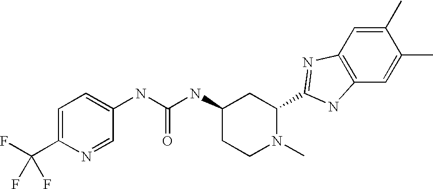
C1=C(C(F)(F)F)N=CC(NC(NC2CCN(C)C(C3=NC4=C(C=C(C)C(C)=C4)N3)C2)=O)=C1
